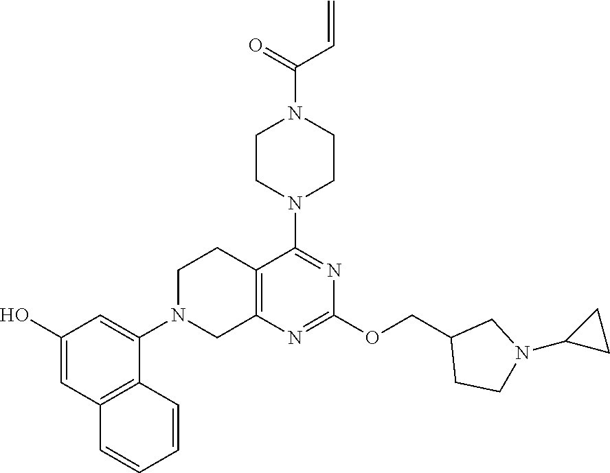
C12=C(N=C(OCC3CCN(C4CC4)C3)N=C1N1CCN(C(C=C)=O)CC1)CN(C1=CC(O)=CC3=C1C=CC=C3)CC2
